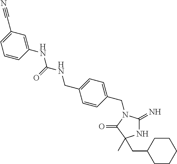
N1C(=N)N(CC2=CC=C(CNC(NC3=CC(C#N)=CC=C3)=O)C=C2)C(=O)C1(C)CC1CCCCC1
